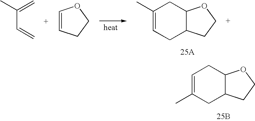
C(C=C)(C)=C.C1=CCCO1.C12C(CCO1)CC=C(C)C2.C12C(CCO1)CC(C)=CC2.[25B]
